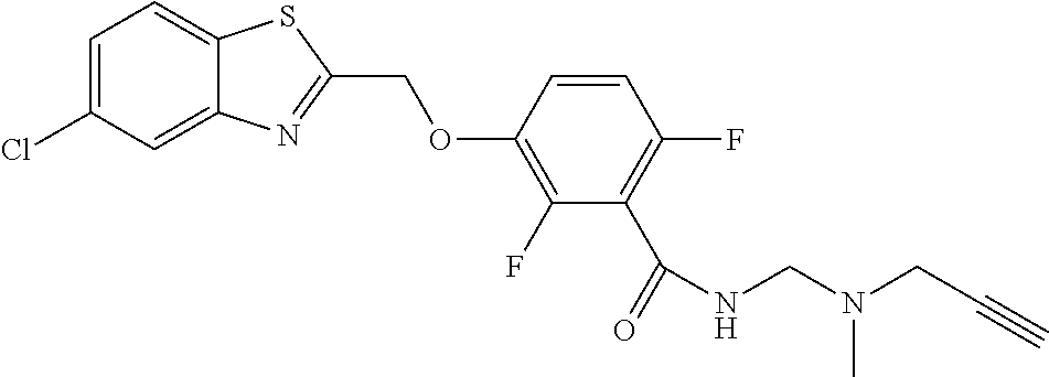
C12=CC(Cl)=CC=C1SC(COC1=C(F)C(C(=O)NCN(C)CC#C)=C(F)C=C1)=N2
